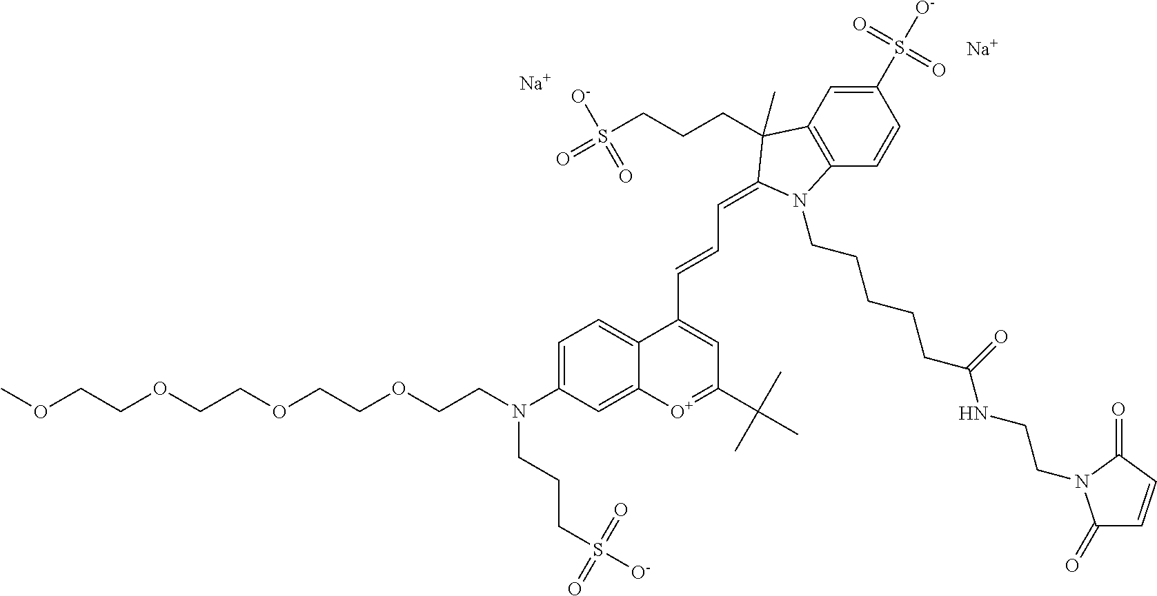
[Na].[Na].C1=C(N(CCOCCOCCOCCOC)CCCS([O-])(=O)=O)C=C2C(=C1)C(C=CC=C1C(C)(CCCS(=O)(=O)[O-])C3=C(C=CC(S([O-])(=O)=O)=C3)N1CCCCCC(NCCN1C(=O)C=CC1=O)=O)=CC(C(C)(C)C)=[O+]2
